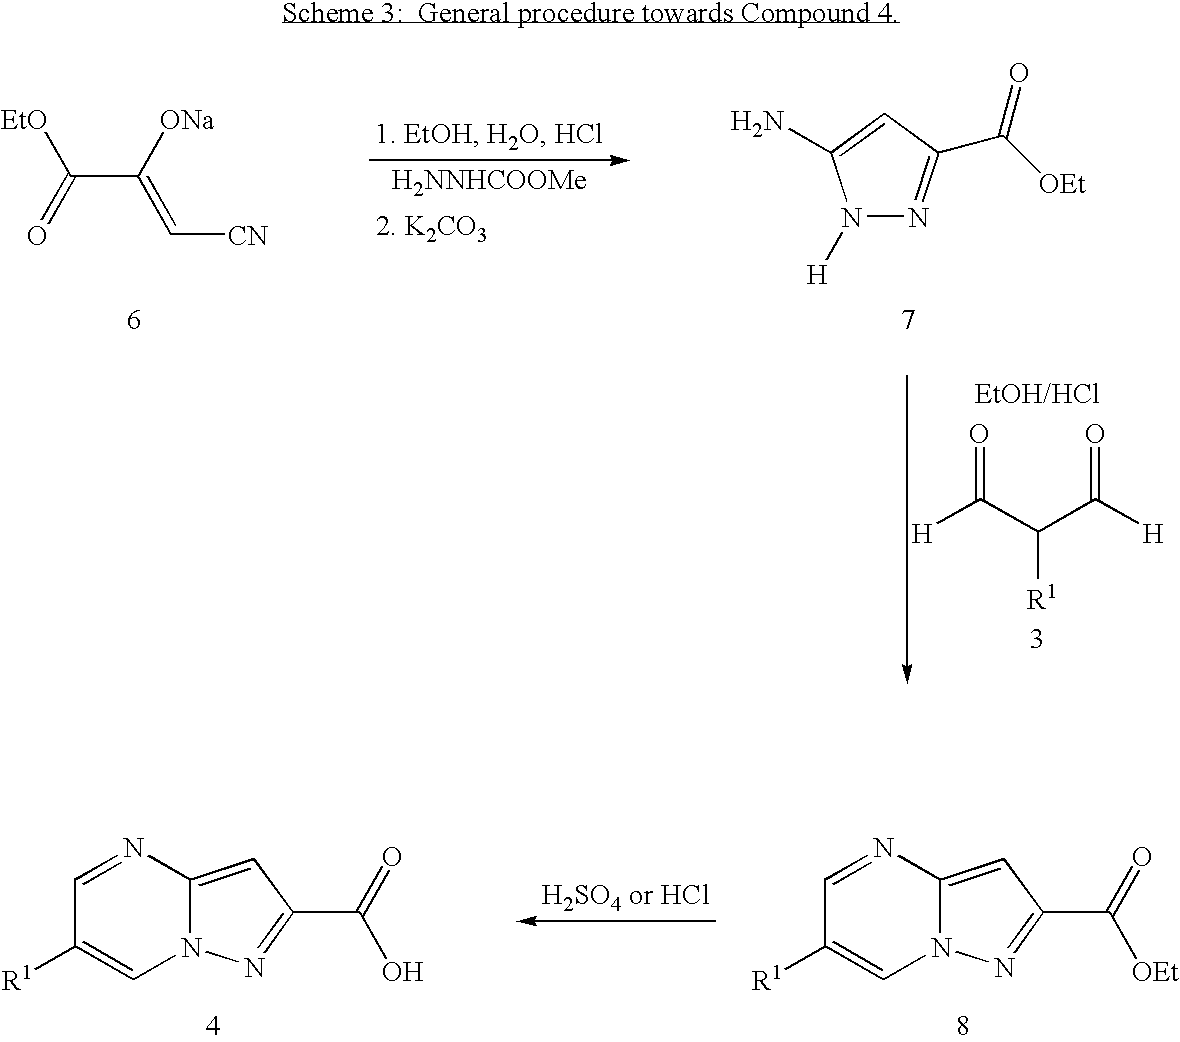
[H2NNHCOOMe].[EtO]C(=O)C([ONa])=C[CN].N1([H])N=C(C([OEt])=O)C=C1N.O=C(C(C([H])=O)[R1])[H].C1=NC2=CC(C(O)=O)=NN2C=C1[R1].C1=NC2=CC(C([OEt])=O)=NN2C=C1[R1]
